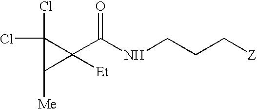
C1(Cl)(Cl)C([Me])C1(C(NCCC[Z])=O)[Et]
